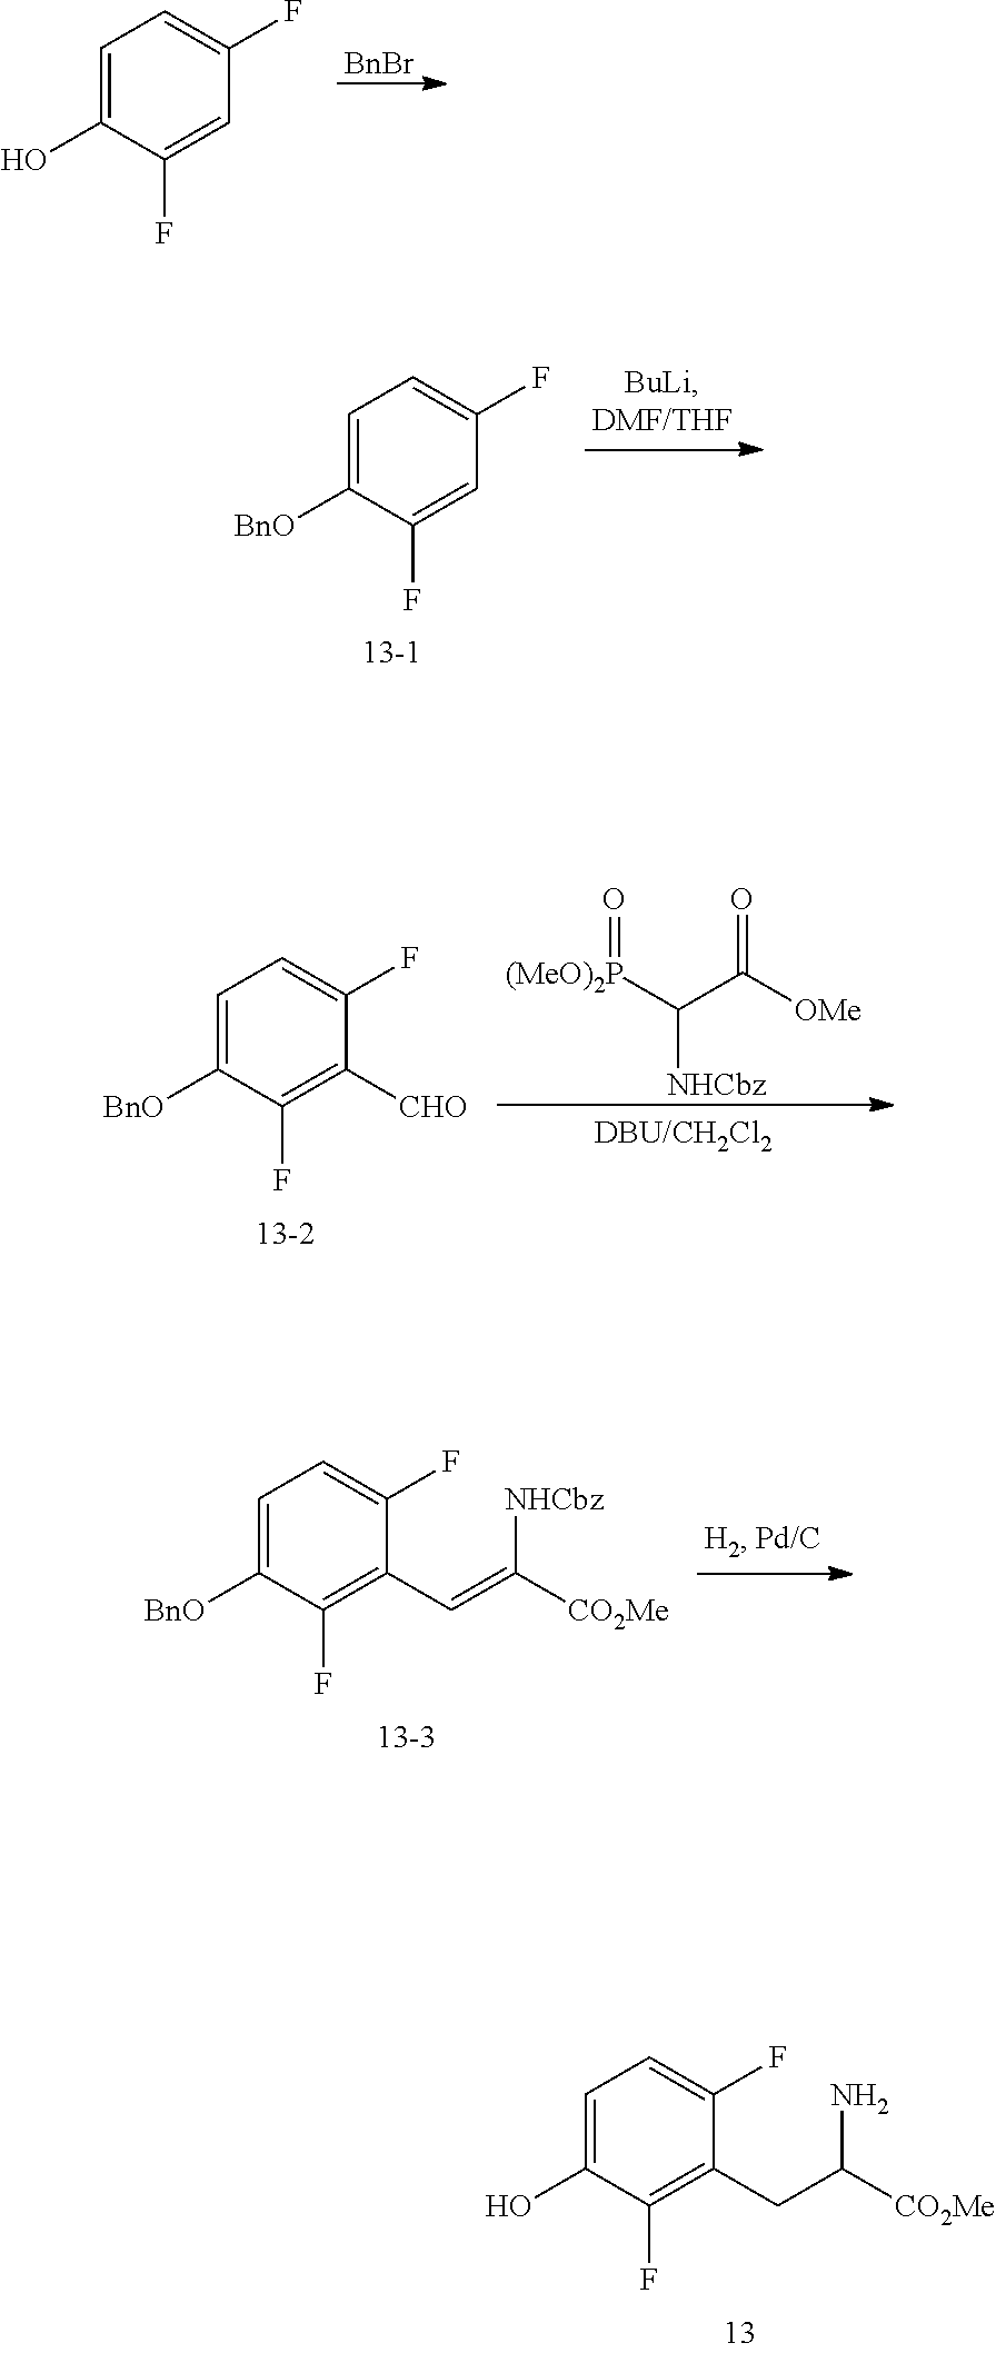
C1=C(O)C(F)=C(CC([CO2Me])N)C(F)=C1.C1=C([BnO])C(F)=CC(F)=C1.C1=C(O)C(F)=CC(F)=C1.[BnBr].C([(MeO)2P]=O)([NHCbz])C([OMe])=O.C1=C([BnO])C(F)=C([CHO])C(F)=C1.C1=C([BnO])C(F)=C(C=C([CO2Me])[NHCbz])C(F)=C1
